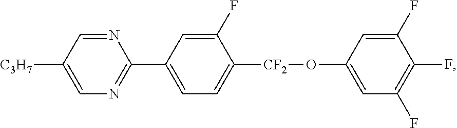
C1=C([C3H7])C=NC(C2=CC=C([CF2]OC3=CC(F)=C(F)C(F)=C3)C(F)=C2)=N1
